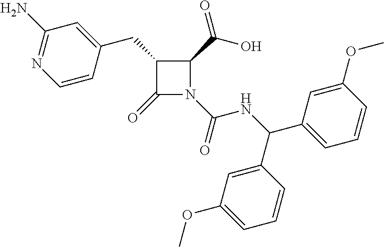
C1(CC2=CC(N)=NC=C2)C(=O)N(C(=O)NC(C2=CC=CC(OC)=C2)C2=CC(OC)=CC=C2)C1C(=O)O
